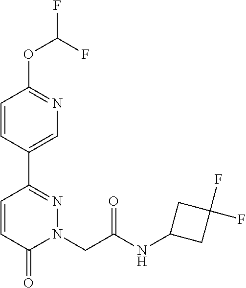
C1=CC(C2=NN(CC(NC3CC(F)(F)C3)=O)C(=O)C=C2)=CN=C1OC(F)F
